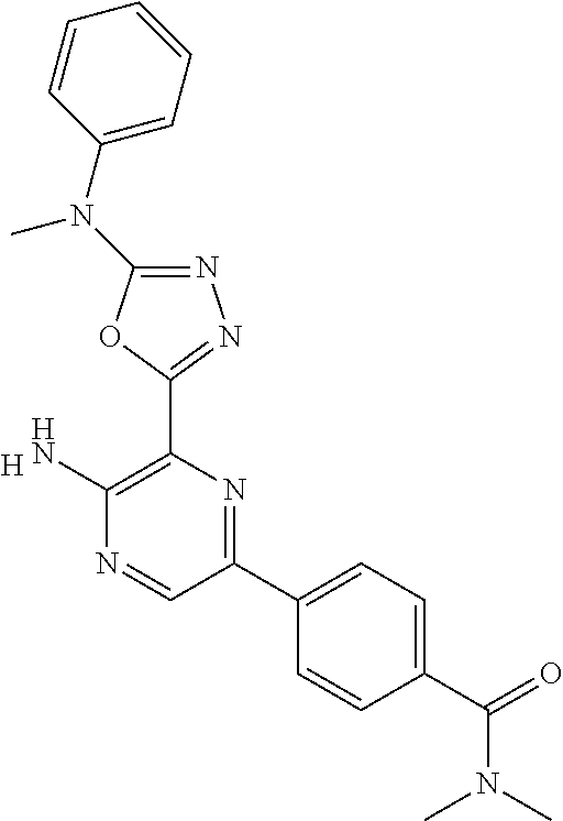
[H].C1(N)=C(C2=NN=C(N(C3=CC=CC=C3)C)O2)N=C(C2=CC=C(C(N(C)C)=O)C=C2)C=N1
